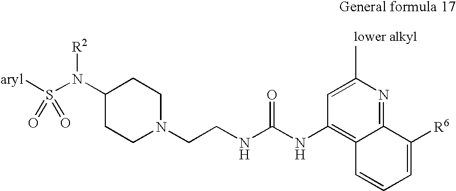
C(NC(NC1=C2C(=NC(C)=C1)C([R6])=CC=C2)=O)CN1CCC(N(S([aryl])(=O)=O)[R2])CC1
